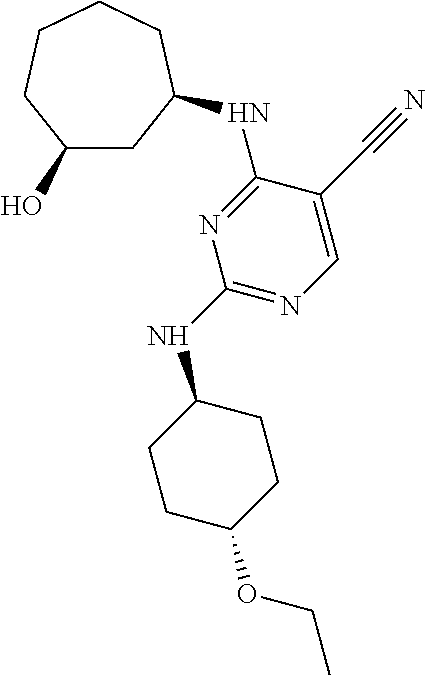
C1(O)CC(NC2=NC(NC3CCC(OCC)CC3)=NC=C2C#N)CCCC1
